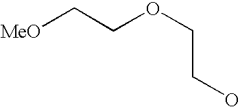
[MeO]CCOCCO
